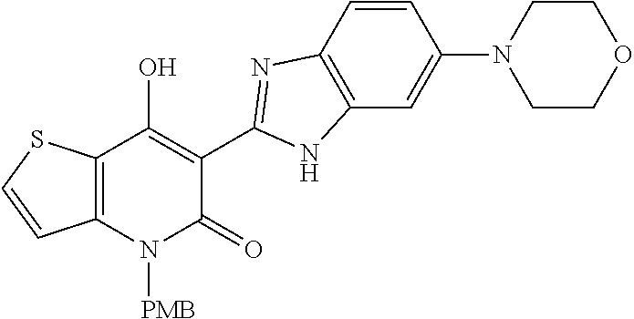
C1=CC2=C(C=C1N1CCOCC1)NC(C1=C(O)C3=C(N([PMB])C1=O)C=CS3)=N2
